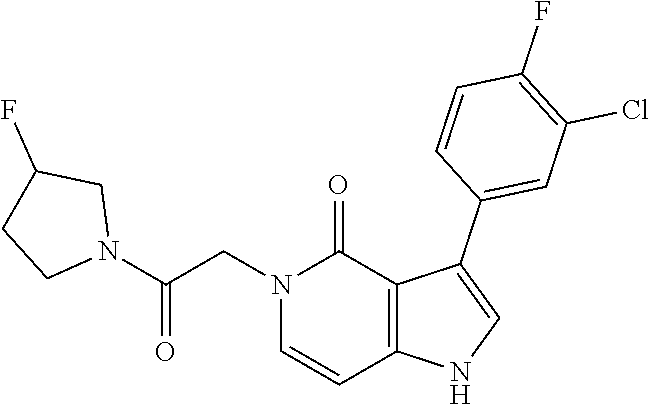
C1(F)=C(Cl)C=C(C2=CNC3=C2C(=O)N(CC(N2CCC(F)C2)=O)C=C3)C=C1
